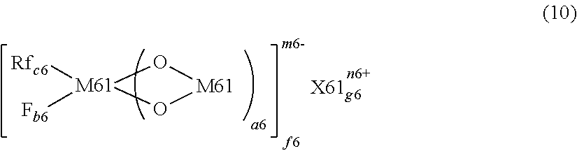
[M61]1([Rfc6])([Fb6])O[M61]O1
